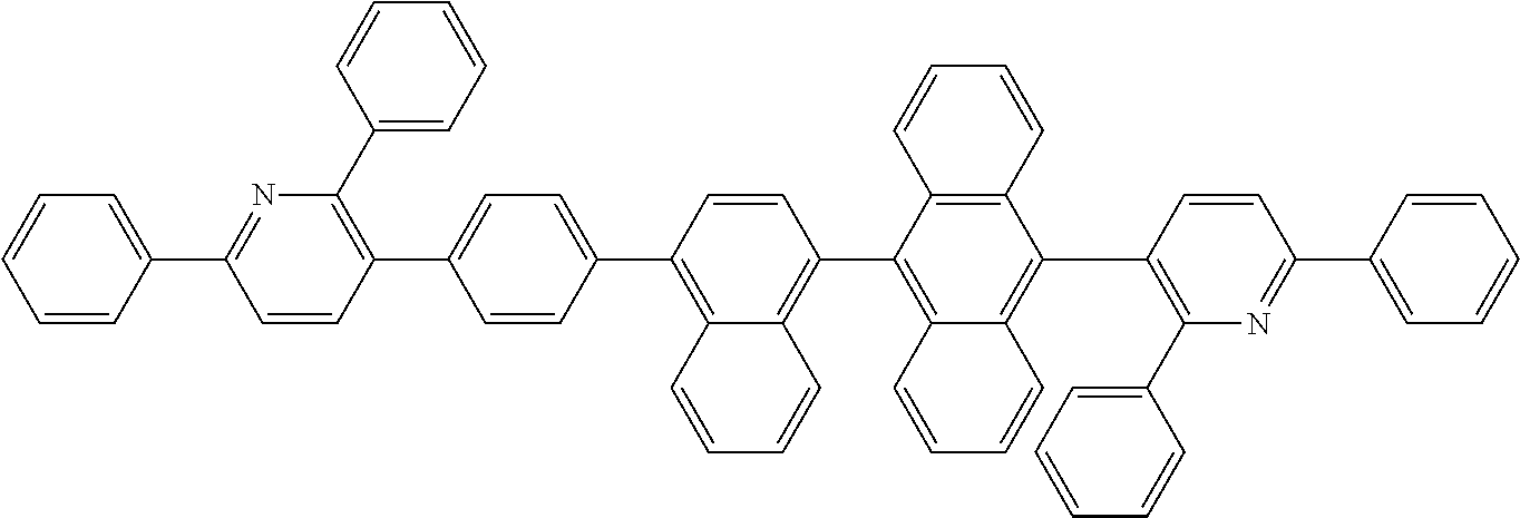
C1=CC(C2=CC=C(C3=C(C4=CC=CC=C4)N=C(C4=CC=CC=C4)C=C3)C=C2)=C2C(=C1C1=C3C(=C(C4=C(C5=CC=CC=C5)N=C(C5=CC=CC=C5)C=C4)C4=C1C=CC=C4)C=CC=C3)C=CC=C2
